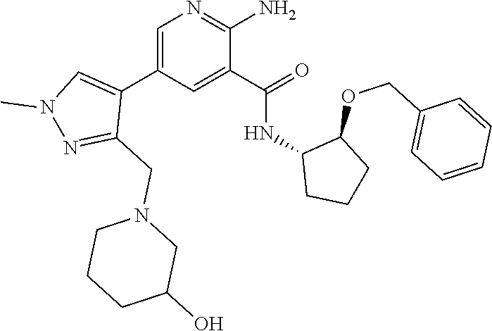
C1=C(C2=CN(C)N=C2CN2CCCC(O)C2)C=C(C(=O)NC2CCCC2OCC2=CC=CC=C2)C(N)=N1
